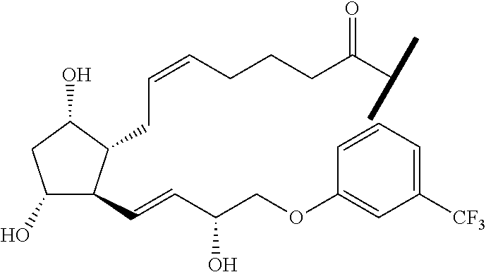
C1(O)C(C=CC(COC2=CC([CF3])=CC=C2)O)C(CC=CCCCC(C(C)C)=O)C(O)C1
